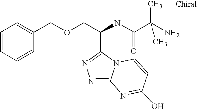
C1=CC=CC(COCC(NC(C(N)(C)C)=O)C2=NN=C3N2C=CC(O)=N3)=C1
